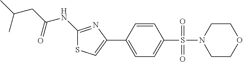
C1(NC(CC(C)C)=O)=NC(C2=CC=C(S(=O)(=O)N3CCOCC3)C=C2)=CS1
